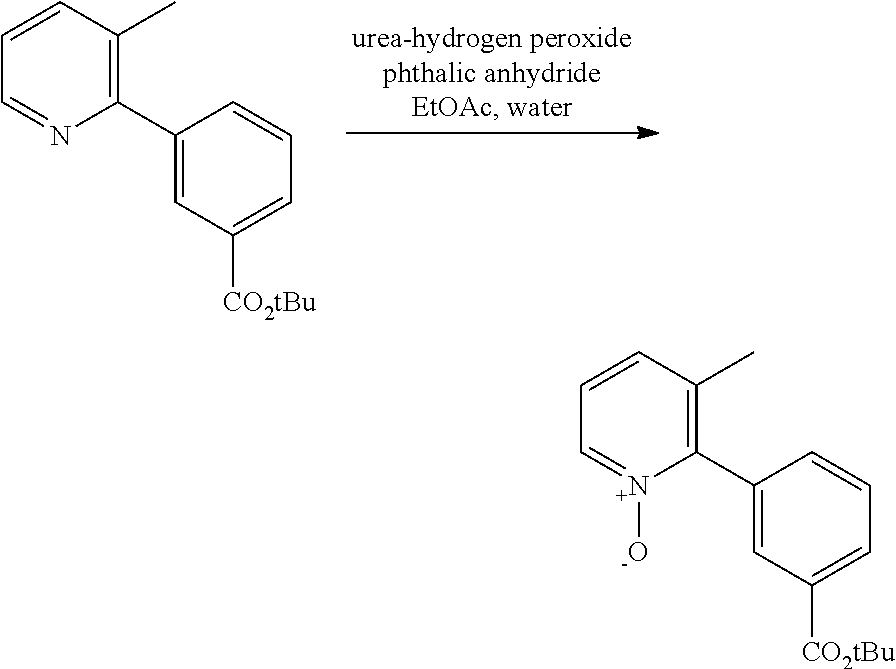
C1(C2=CC([CO2tBu])=CC=C2)=C(C)C=CC=N1.C1(C2=CC([CO2tBu])=CC=C2)=C(C)C=CC=[N+]1[-O]
